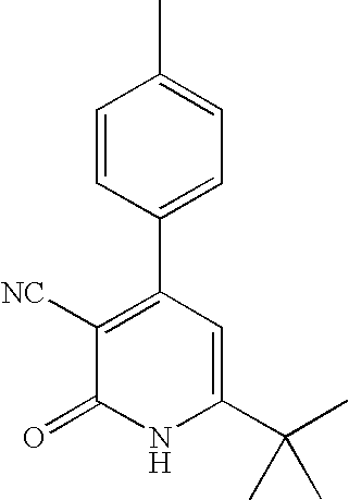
CC1=CC=C(C2=C([NC])C(=O)NC(C(C)(C)C)=C2)C=C1
